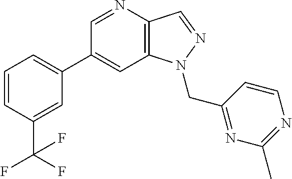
C1(C2=CC=CC(C(F)(F)F)=C2)=CC2=C(C=NN2CC2=NC(C)=NC=C2)N=C1
